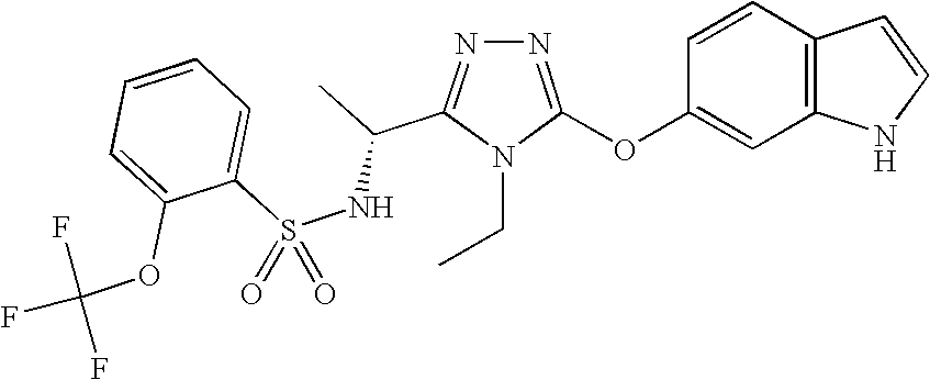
N1=C(OC2=CC3=C(C=C2)C=CN3)N(CC)C(C(NS(C2=CC=CC=C2OC(F)(F)F)(=O)=O)C)=N1
